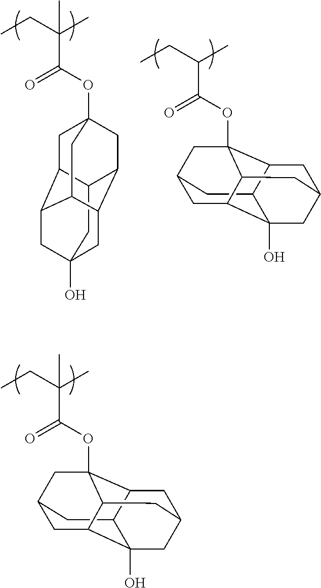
C12CC3(O)CC4C1CC1(OC(=O)C(C)(CC)C)CC2C(C4C1)C3.OC12C3CC4CC1C1C(OC(=O)C(C)CC)(C3CC(C2)C1)C4.OC12C3CC4CC1C1C(OC(=O)C(C)(CC)C)(C3CC(C2)C1)C4
